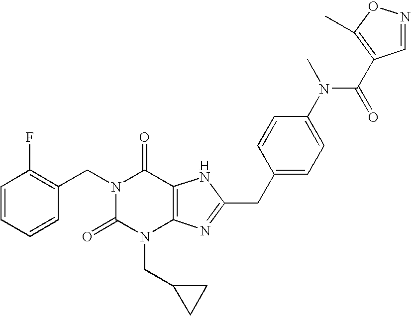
C1=CC=CC(CN2C(=O)N(CC3CC3)C3=C(C2=O)NC(CC2=CC=C(N(C(=O)C4=C(C)ON=C4)C)C=C2)=N3)=C1F
